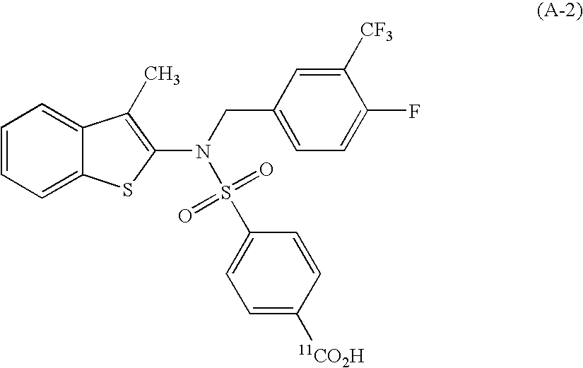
C1=CC=C2C(=C1)C(C)=C(N(CC1=CC=C(F)C([CF3])=C1)S(=O)(=O)C1=CC=C([11CO2H])C=C1)S2
